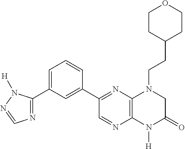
C12=C(N([H])C(=O)CN1CCC1CCOCC1)N=CC(C1=CC(C3=NC=NN3[H])=CC=C1)=N2
